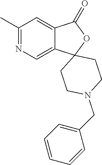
C1(C)=NC=C2C(=C1)C(=O)OC21CCN(CC2=CC=CC=C2)CC1
